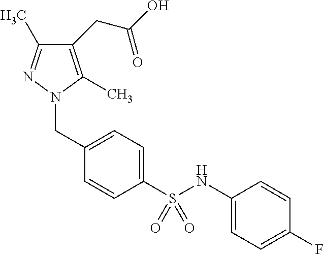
C1=C(CN2C(C)=C(CC(O)=O)C(C)=N2)C=CC(S(NC2=CC=C(F)C=C2)(=O)=O)=C1
